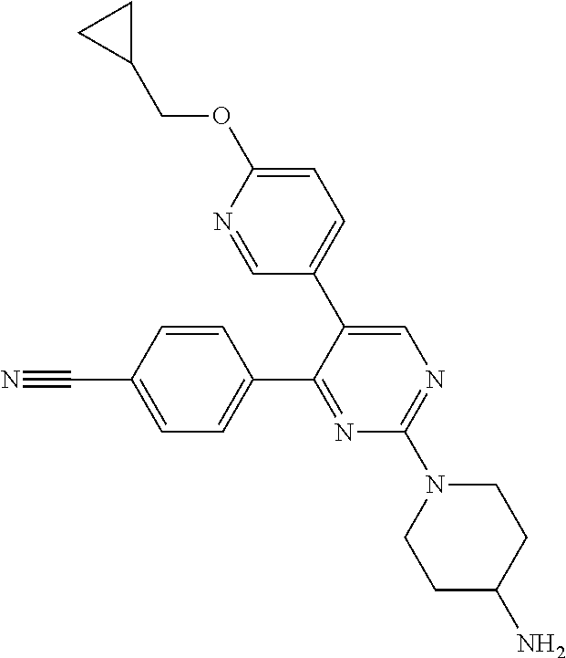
C1(C2=NC(N3CCC(N)CC3)=NC=C2C2=CC=C(OCC3CC3)N=C2)=CC=C(C#N)C=C1
